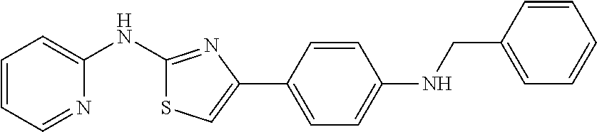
C1=CC=NC(NC2=NC(C3=CC=C(NCC4=CC=CC=C4)C=C3)=CS2)=C1
